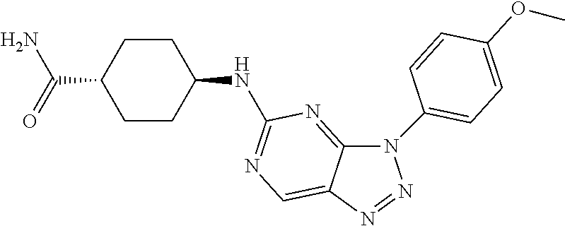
C12=NC(NC3CCC(C(=O)N)CC3)=NC=C1N=NN2C1=CC=C(OC)C=C1
